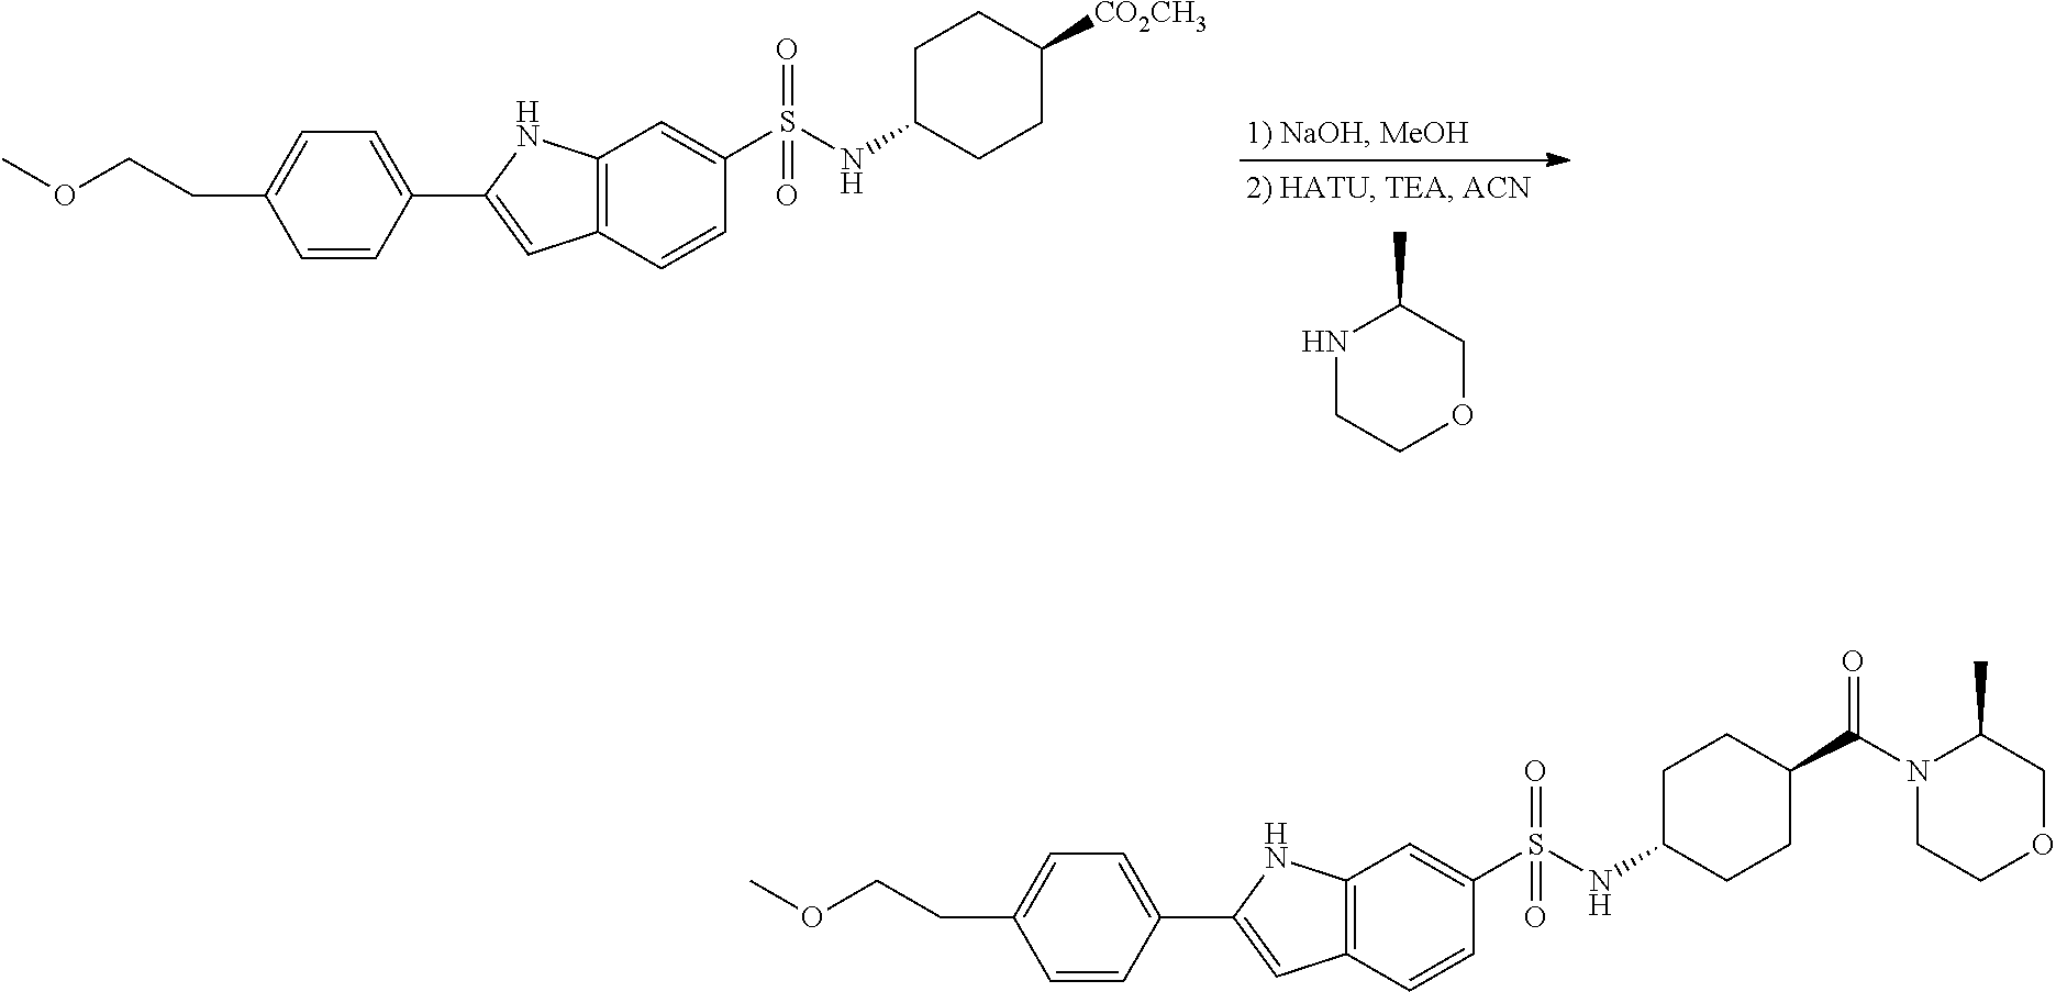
N1CCOCC1C.C1C(NS(=O)(=O)C2=CC3=C(C=C2)C=C(C2=CC=C(CCOC)C=C2)N3)CCC([CO2CH3])C1.C1C(NS(=O)(=O)C2=CC3=C(C=C2)C=C(C2=CC=C(CCOC)C=C2)N3)CCC(C(N2CCOCC2C)=O)C1
